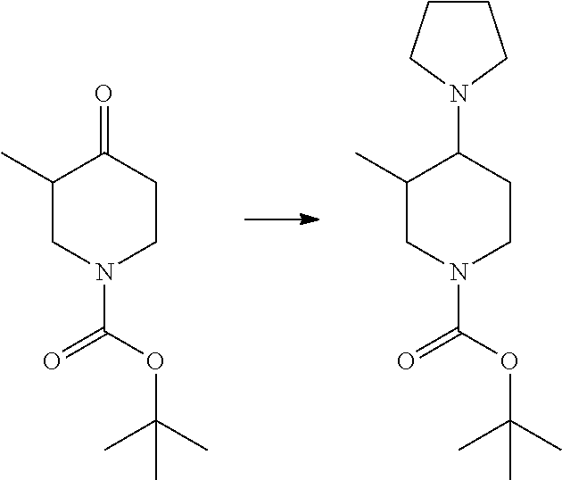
C1(C)CN(C(=O)OC(C)(C)C)CCC1=O.C1(C)CN(C(=O)OC(C)(C)C)CCC1N1CCCC1
